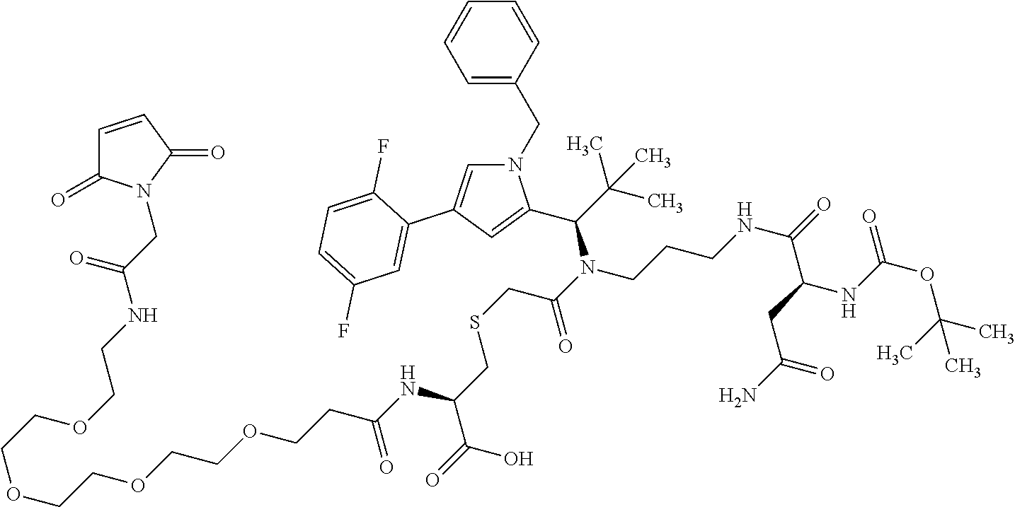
N1(CC2=CC=CC=C2)C=C(C2=CC(F)=CC=C2F)C=C1C(C(C)(C)C)N(C(=O)CSCC(C(=O)O)NC(CCOCCOCCOCCOCCNC(CN1C(=O)C=CC1=O)=O)=O)CCCNC(=O)C(CC(N)=O)NC(OC(C)(C)C)=O
